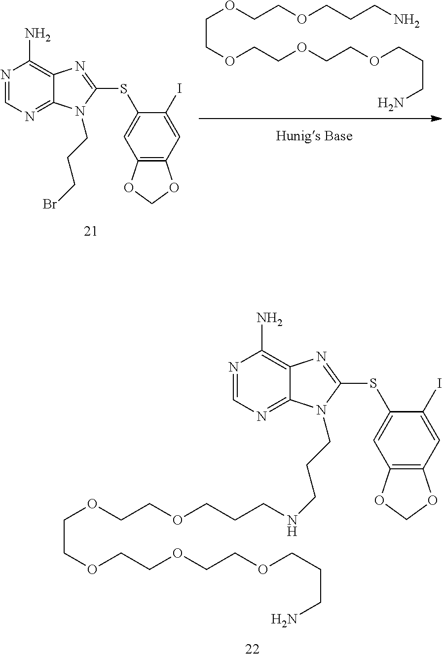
N1=CN=C2C(=C1N)N=C(SC1=CC3=C(C=C1I)OCO3)N2CCCBr.NCCCOCCOCCOCCOCCOCCCN.N1=CN=C2C(=C1N)N=C(SC1=CC3=C(C=C1I)OCO3)N2CCCNCCCOCCOCCOCCOCCOCCCN
